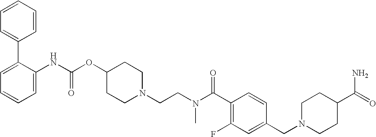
C1=CC=C(C2=CC=CC=C2NC(OC2CCN(CCN(C(C3=C(F)C=C(CN4CCC(C(=O)N)CC4)C=C3)=O)C)CC2)=O)C=C1
